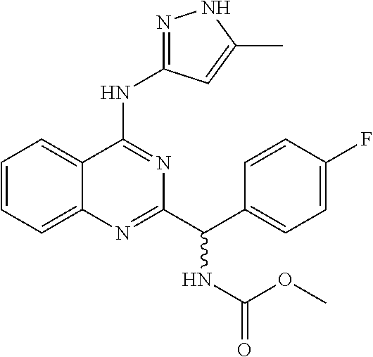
C1=CC=C2C(=C1)C(NC1=NNC(C)=C1)=NC(C(C1=CC=C(F)C=C1)NC(=O)OC)=N2
